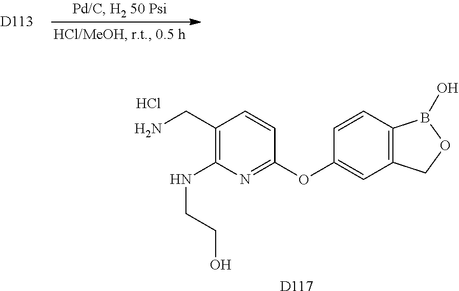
[D113].C1=CC2=C(C=C1OC1=NC(NCCO)=C(CN)C=C1)COB2O.Cl.[D117]
